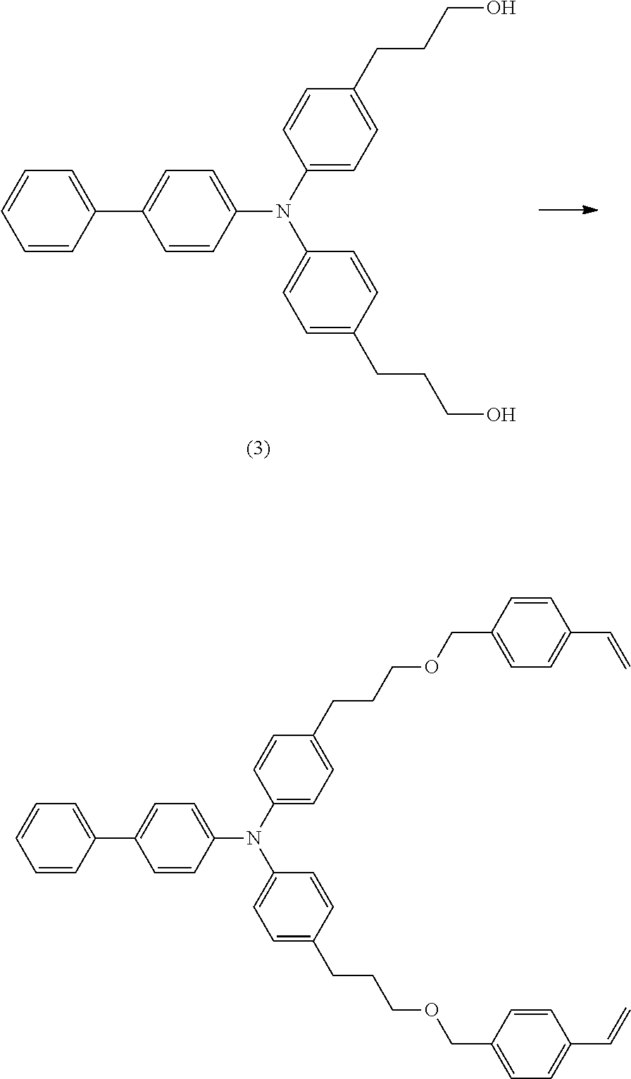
C1(N(C2=CC=C(CCCO)C=C2)C2=CC=C(CCCO)C=C2)=CC=C(C2=CC=CC=C2)C=C1.C1(N(C2=CC=C(CCCOCC3=CC=C(C=C)C=C3)C=C2)C2=CC=C(CCCOCC3=CC=C(C=C)C=C3)C=C2)=CC=C(C2=CC=CC=C2)C=C1
